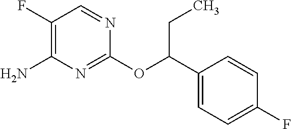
C1(OC(C2=CC=C(F)C=C2)CC)=NC(N)=C(F)C=N1
